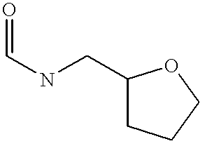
C(NCC1CCCO1)=O
